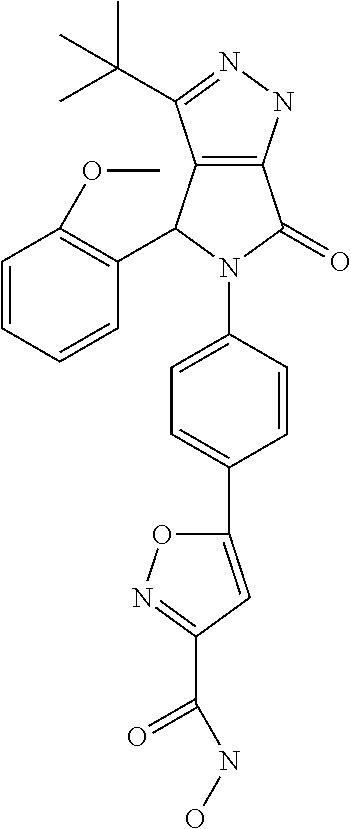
C12=C(NN=C1C(C)(C)C)C(=O)N(C1=CC=C(C3=CC(C(NO)=O)=NO3)C=C1)C2C1=C(OC)C=CC=C1
